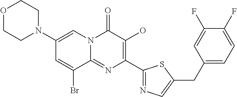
O1CCN(C2=CN3C(=NC(C4=NC=C(CC5=CC=C(F)C(F)=C5)S4)=C(O)C3=O)C(Br)=C2)CC1
